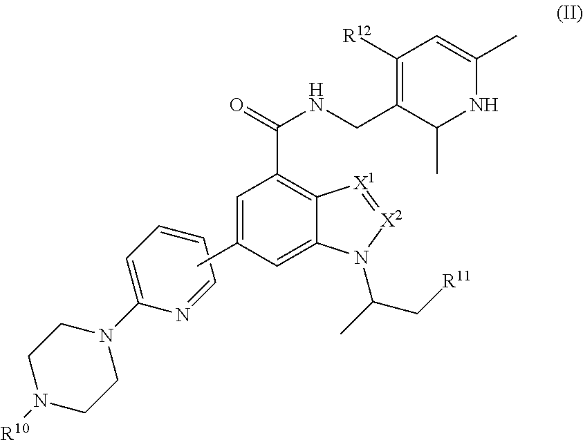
C1=CC=C(N2CCN([R10])CC2)N=C1.C1=C(C)C=C2C(=C1C(=O)NCC1=C([R12])C=C(C)NC1C)[X1]=[X2]N2C(C)C[R11]
